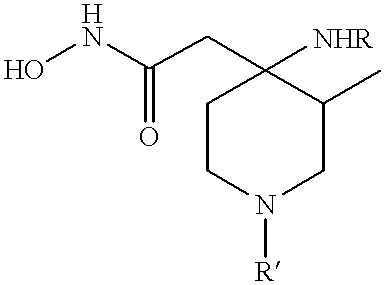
ONC(CC1([NHR])CCN([R])CC1C)=O
